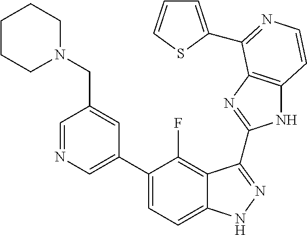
C1=C(C2=CC=C3C(=C2F)C(C2=NC4=C(N2)C=CN=C4C2=CC=CS2)=NN3)C=C(CN2CCCCC2)C=N1
